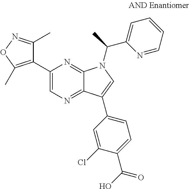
C12=NC=C(C3=C(C)ON=C3C)N=C1N(C(C1=CC=CC=N1)C)C=C2C1=CC=C(C(O)=O)C(Cl)=C1
